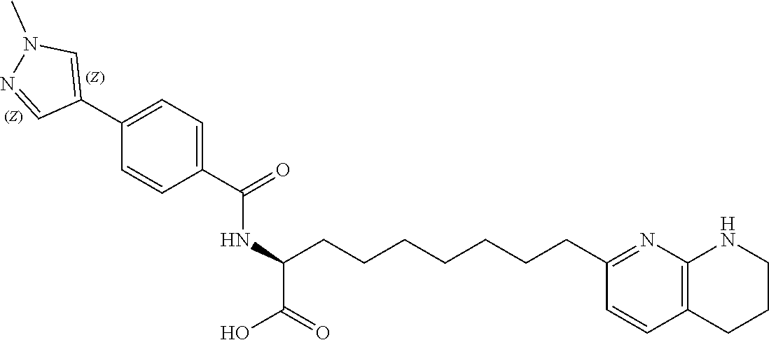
C1(C(=O)NC(C(=O)O)CCCCCCCC2=NC3=C(C=C2)CCCN3)=CC=C(C2=CN(C)N=C2)C=C1
